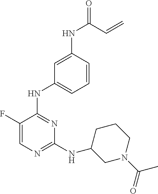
C1=C(F)C(NC2=CC=CC(NC(C=C)=O)=C2)=NC(NC2CN(C(=O)C)CCC2)=N1
